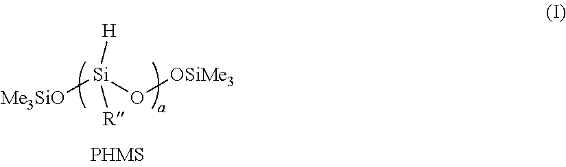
[Me3SiO][Si](O[OSiMe3])([H])[R]
